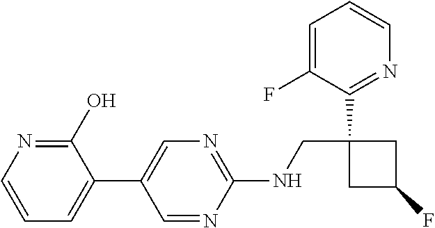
C1=NC(NCC2(C3=NC=CC=C3F)CC(F)C2)=NC=C1C1=CC=CN=C1O
